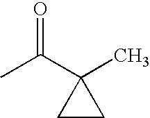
O=C(C1(C)CC1)C
